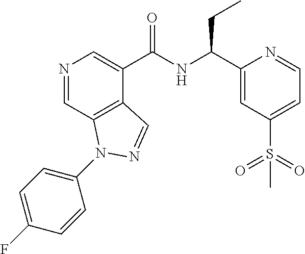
N1=CC2=C(C(C(NC(C3=CC(S(=O)(=O)C)=CC=N3)CC)=O)=C1)C=NN2C1=CC=C(F)C=C1
